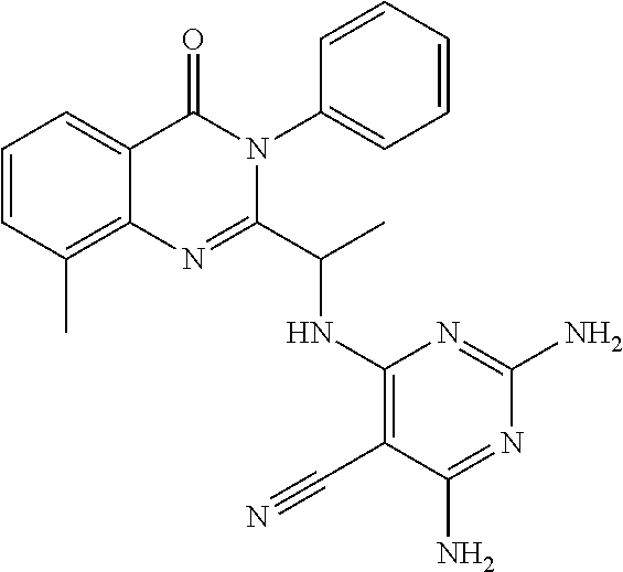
C1=CC(C)=C2C(=C1)C(=O)N(C1=CC=CC=C1)C(C(C)NC1=C(C#N)C(N)=NC(N)=N1)=N2
